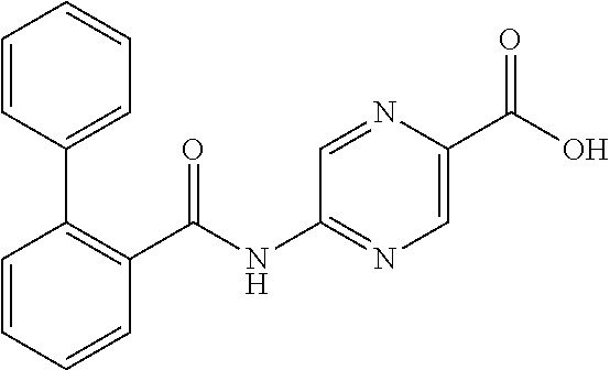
C1=CC=CC(C(NC2=NC=C(C(=O)O)N=C2)=O)=C1C1=CC=CC=C1
